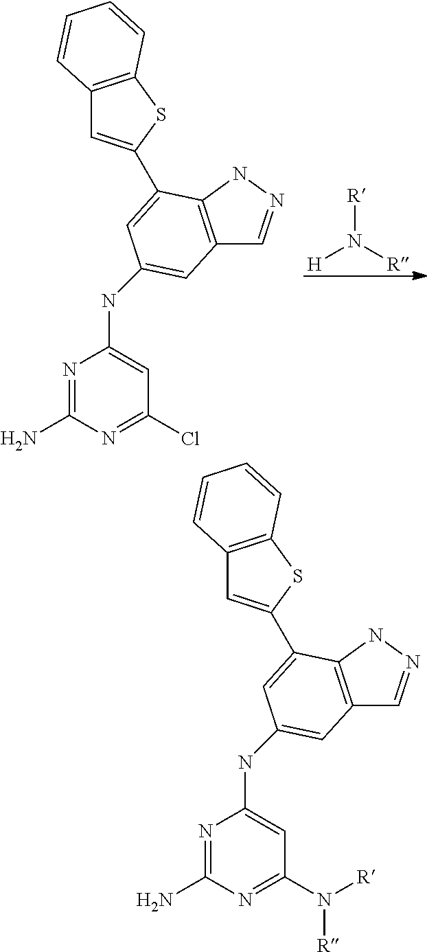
[R]N([R])[H].N1=C(N)N=C(Cl)C=C1NC1=CC2=C(NN=C2)C(C2=CC3=C(S2)C=CC=C3)=C1.N1=C(N)N=C(N([R])[R])C=C1NC1=CC2=C(NN=C2)C(C2=CC3=C(S2)C=CC=C3)=C1
